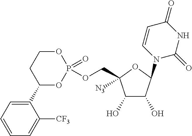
C1(O)C(O)C(N2C=CC(=O)NC2=O)OC1(COP1(=O)OCCC(C2=CC=CC=C2[CF3])O1)[N3]
